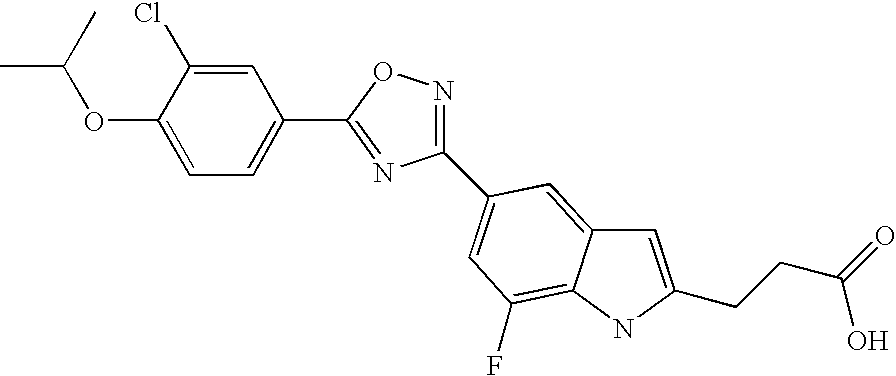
C1(OC(C)C)=CC=C(C2=NC(C3=CC(F)=C4C(=C3)C=C(CCC(=O)O)N4)=NO2)C=C1Cl
